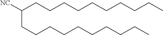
C(CCCCCCCCC)C(CCCCCCCCCC)[NC]
